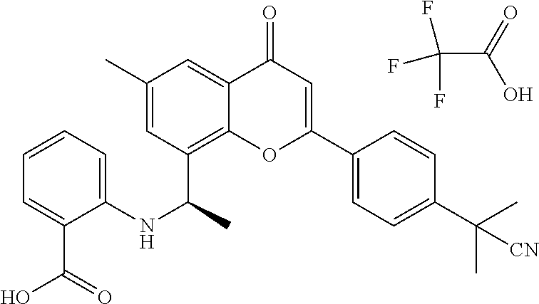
C12=C(C(C)NC3=CC=CC=C3C(O)=O)C=C(C)C=C1C(=O)C=C(C1=CC=C(C(C)(C)[CN])C=C1)O2.FC(F)(C(=O)O)F
